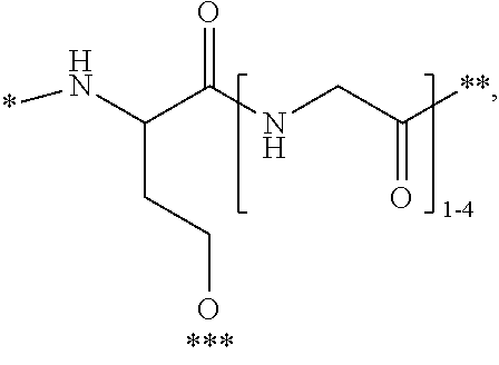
N(C(C(NCC([**])=O)=O)CCO)*
